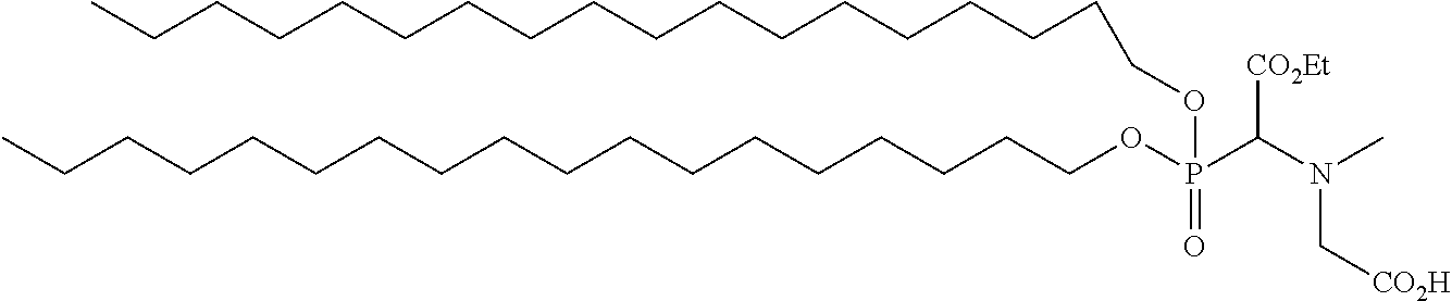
CCCCCCCCCCCCCCCCCCOP(C(N(C)C[CO2H])[CO2Et])(=O)OCCCCCCCCCCCCCCCCCC
